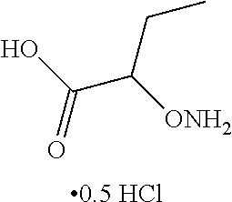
[0.5 HCl].OC(C([ONH2])CC)=O
